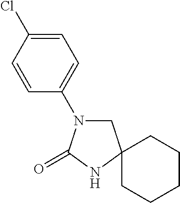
C1=C(Cl)C=CC(N2CC3(NC2=O)CCCCC3)=C1
